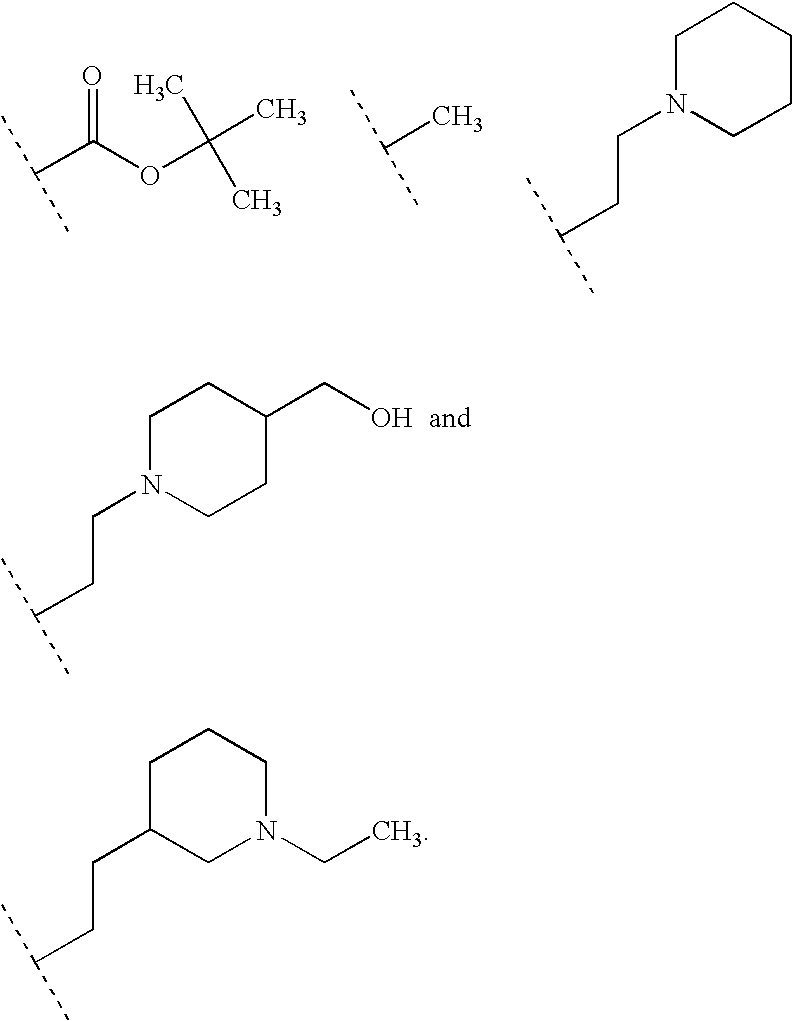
C(C(OC(C)(C)C)=O)(C)C.C(C)(C)C.C1N(CCC(C)C)CCCC1.C1N(CCC(C)C)CCC(CO)C1.C1C(CCC(C)C)CN(CC)CC1
